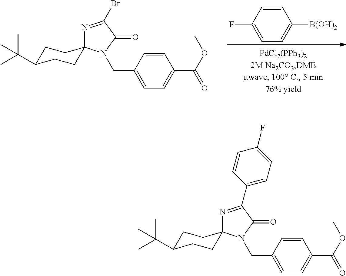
C1C(C(C)(C)C)CCC2(C1)N=C(Br)C(=O)N2CC1=CC=C(C(OC)=O)C=C1.C1(F)=CC=C([B(OH)2])C=C1.C1C(C(C)(C)C)CCC2(C1)N=C(C1=CC=C(F)C=C1)C(=O)N2CC1=CC=C(C(OC)=O)C=C1
